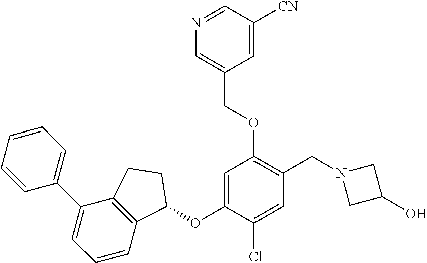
C1=CC=CC=C1C1=CC=CC2=C1CCC2OC1=CC(OCC2=CN=CC([CN])=C2)=C(CN2CC(O)C2)C=C1Cl
